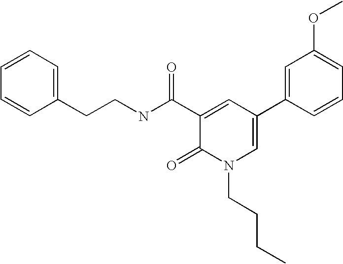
C(CNC(C1=CC(C2=CC(OC)=CC=C2)=CN(CCCC)C1=O)=O)C1=CC=CC=C1
